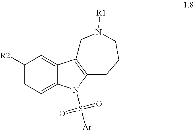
C1([R2])=CC=C2C(=C1)C1=C(N2S([Ar])(=O)=O)CCCN([R1])C1
